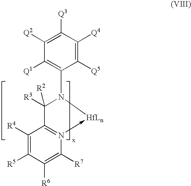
C1([Q2])=C([Q3])C([Q4])=C([Q5])C(N2[HfLn]-N3=C(C2([R3])[R2])C([R4])=C([R5])C([R6])=C3[R7])=C1[Q1]
